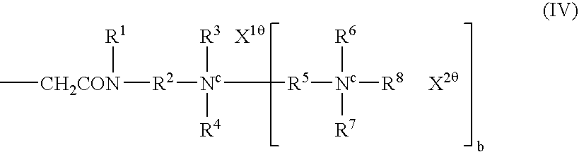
C[CH2CON]([R1])[R2][Nc]([R3])([R4])[R5][Nc]([R6])([R7])[R8]
